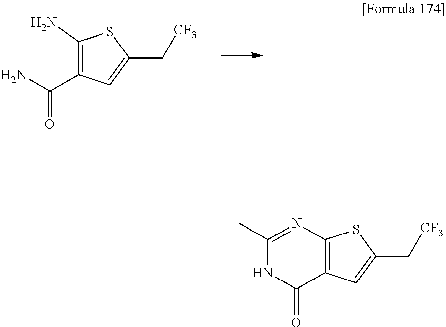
C1(N)=C(C(=O)N)C=C(C[CF3])S1.C1(C)=NC2=C(C(=O)N1)C=C(C[CF3])S2
